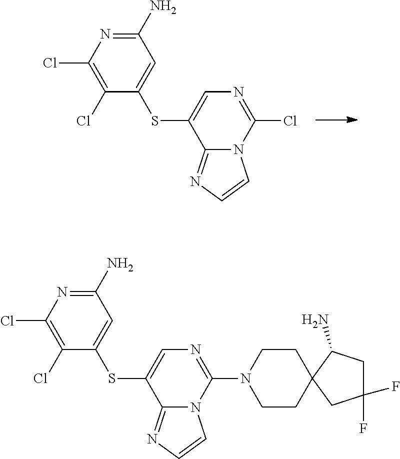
C1(Cl)=C(Cl)C(SC2=CN=C(Cl)N3C2=NC=C3)=CC(N)=N1.C1(Cl)=C(Cl)C(SC2=CN=C(N3CCC4(CC3)CC(F)(F)CC4N)N3C2=NC=C3)=CC(N)=N1
